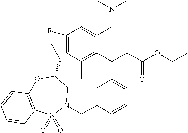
C(C1=CC=C(C)C(CN2CC(CC)OC3=C(S2(=O)=O)C=CC=C3)=C1)(C1=C(C)C=C(F)C=C1CN(C)C)CC(=O)OCC
